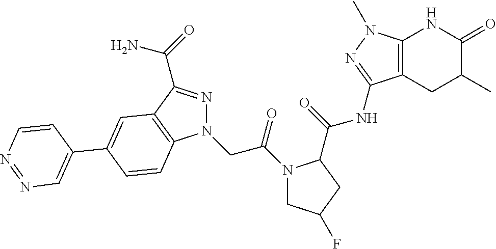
N1(CC(=O)N2CC(F)CC2C(NC2=NN(C)C3=C2CC(C)C(=O)N3)=O)N=C(C(N)=O)C2=C1C=CC(C1=CN=NC=C1)=C2
